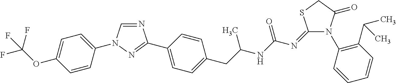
C1=NC(C2=CC=C(CC(C)NC(N=C3N(C4=C(C(C)C)C=CC=C4)C(=O)CS3)=O)C=C2)=NN1C1=CC=C(OC(F)(F)F)C=C1
